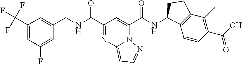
N(C(C1=NC2=CC=NN2C(C(NC2C3=C(C(C)=C(C(O)=O)C=C3)CC2)=O)=C1)=O)CC1=CC(C(F)(F)F)=CC(F)=C1
